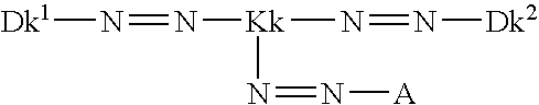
[Dk1]N=N[Kk](N=N[Dk2])N=N[A]
